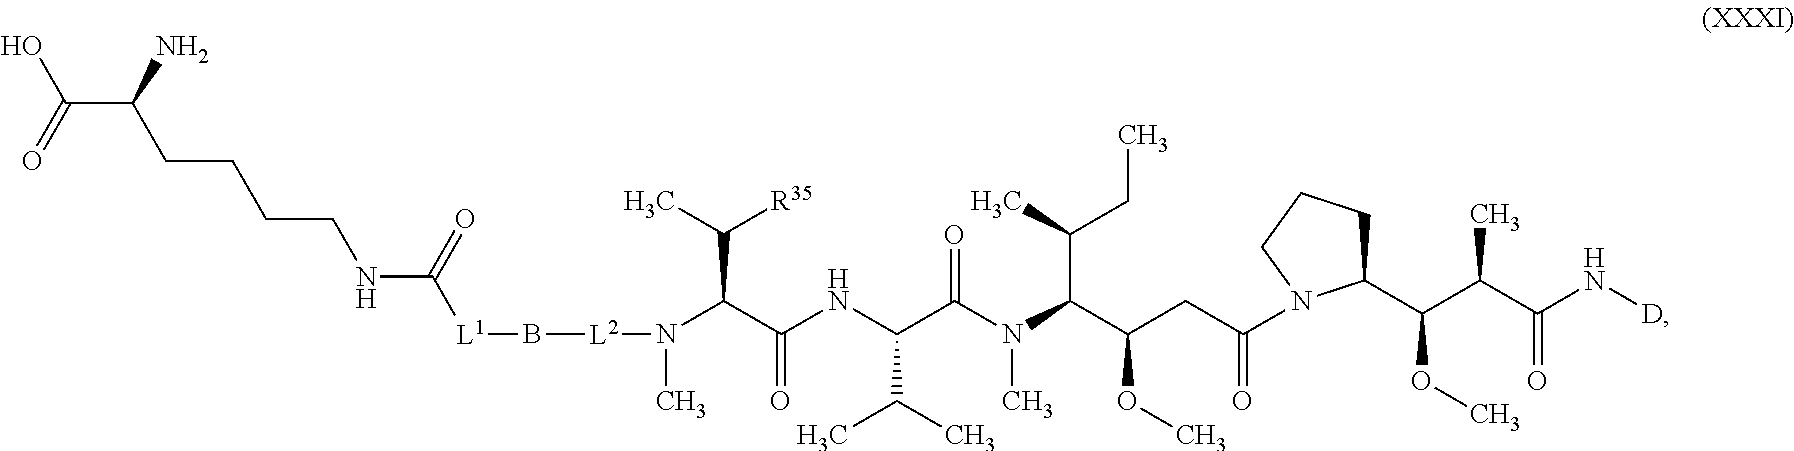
[L1](B[L2]N(C)C(C(NC(C(N(C(C(CC(N1C(C(C(C(N[D])=O)C)OC)CCC1)=O)OC)C(C)CC)C)=O)C(C)C)=O)C(C)[R35])C(NCCCCC(C(=O)O)N)=O
